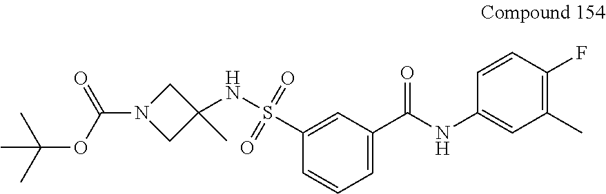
C1(NS(=O)(=O)C2=CC(C(NC3=CC(C)=C(F)C=C3)=O)=CC=C2)(C)CN(C(=O)OC(C)(C)C)C1
